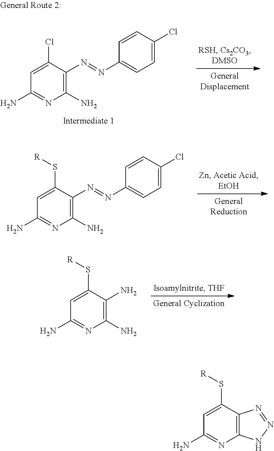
C12=C(C(S[R])=CC(N)=N1)N=NN2.C1(N)=C(N=NC2=CC=C(Cl)C=C2)C(Cl)=CC(N)=N1.C1(N)=C(N=NC2=CC=C(Cl)C=C2)C(S[R])=CC(N)=N1.C1(N)=C(N)C(S[R])=CC(N)=N1
